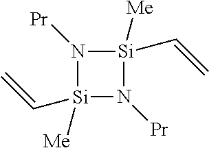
N1([Pr])[Si](C=C)([Me])N([Pr])[Si]1(C=C)[Me]
